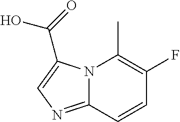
C1=CC2=NC=C(C(=O)O)N2C(C)=C1F
